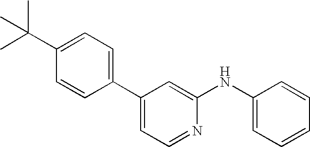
C1(C2=CC=NC(NC3=CC=CC=C3)=C2)=CC=C(C(C)(C)C)C=C1
